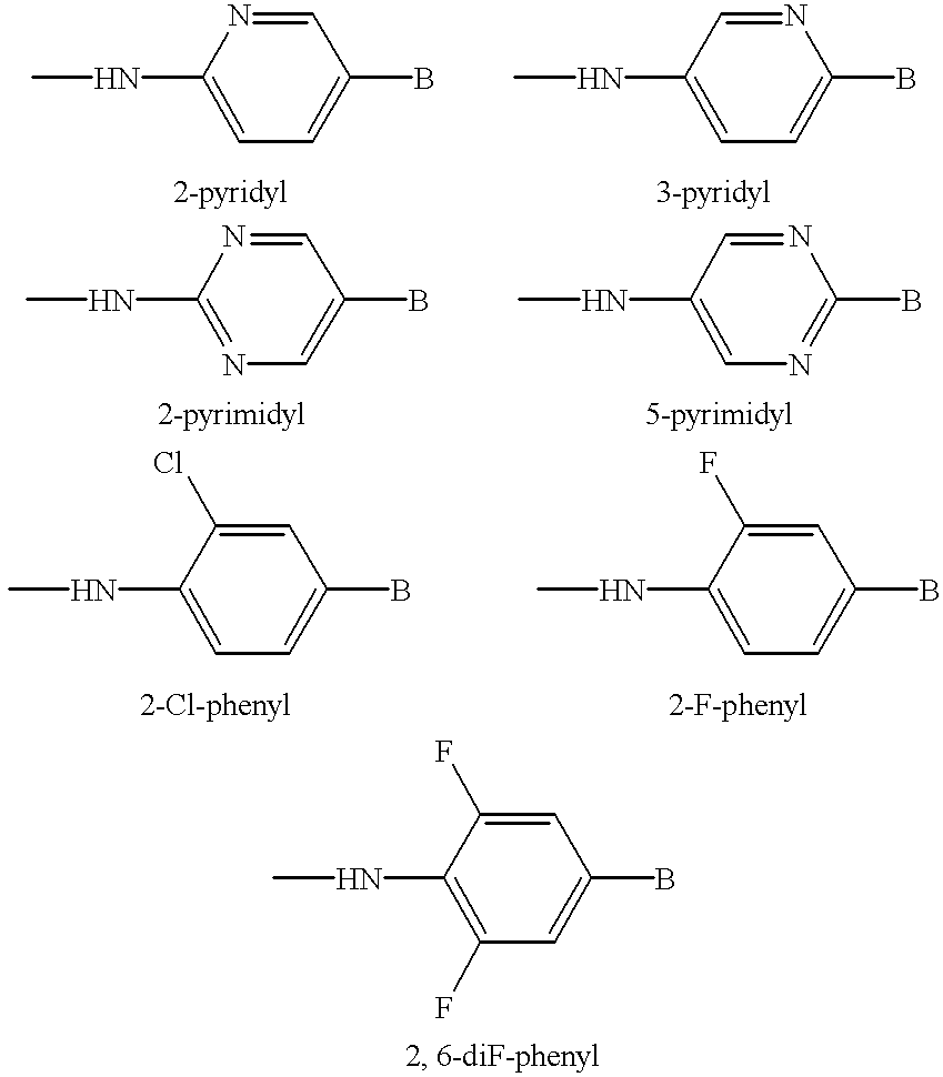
CNC1=CC=C(B)C=N1.CNC1=CC=C(B)N=C1.CNC1=NC=C(B)C=N1.CNC1=CN=C(B)N=C1.CNC1=CC=C(B)C=C1Cl.CNC1=CC=C(B)C=C1F.CNC1=C(F)C=C(B)C=C1F
